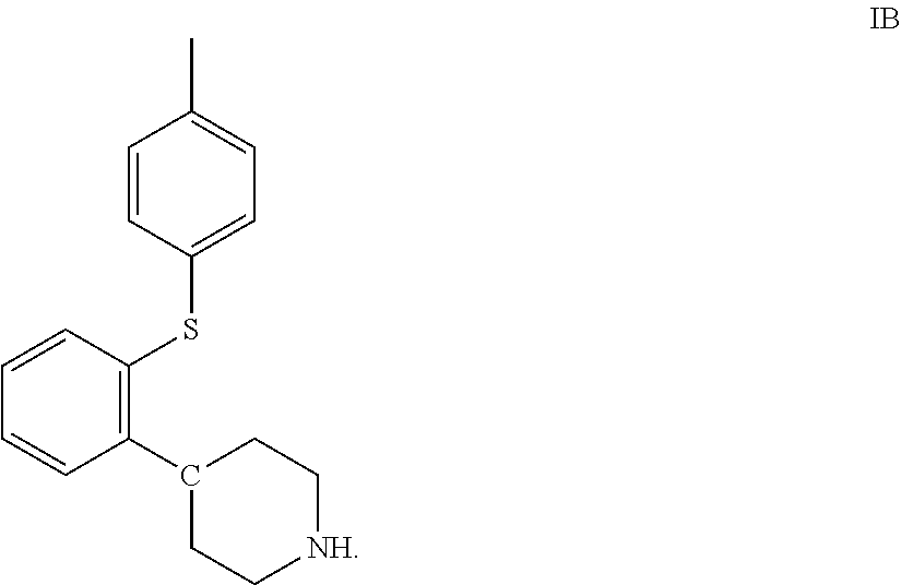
C1=CC(SC2=C(C3CC[NH]CC3)C=CC=C2)=CC=C1C
